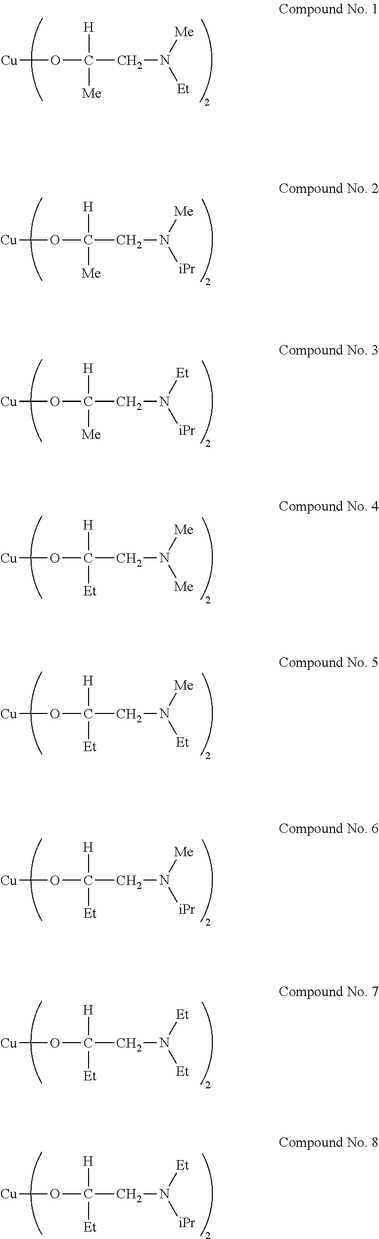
[Cu]OC(CN([Et])[Me])([H])[Me].[Cu]OC(CN([iPr])[Me])([H])[Me].[Cu]OC(CN([iPr])[Et])([H])[Me].[Cu]OC(CN([Me])[Me])([H])[Et].[Cu]OC(CN([Et])[Me])([H])[Et].[Cu]OC(CN([iPr])[Me])([H])[Et].[Cu]OC(CN([Et])[Et])([H])[Et].[Cu]OC(CN([iPr])[Et])([H])[Et]
